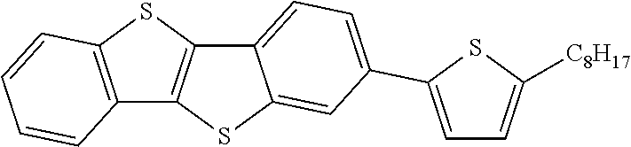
C12=C(SC3=C1SC1=CC(C4=CC=C([C8H17])S4)=CC=C31)C=CC=C2
